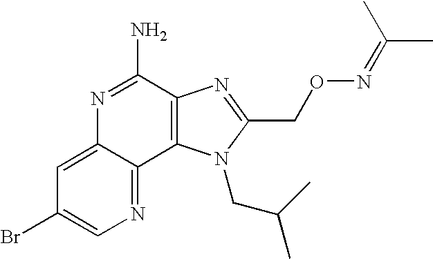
N1=C2C(=CC(Br)=C1)N=C(N)C1=C2N(CC(C)C)C(CON=C(C)C)=N1
